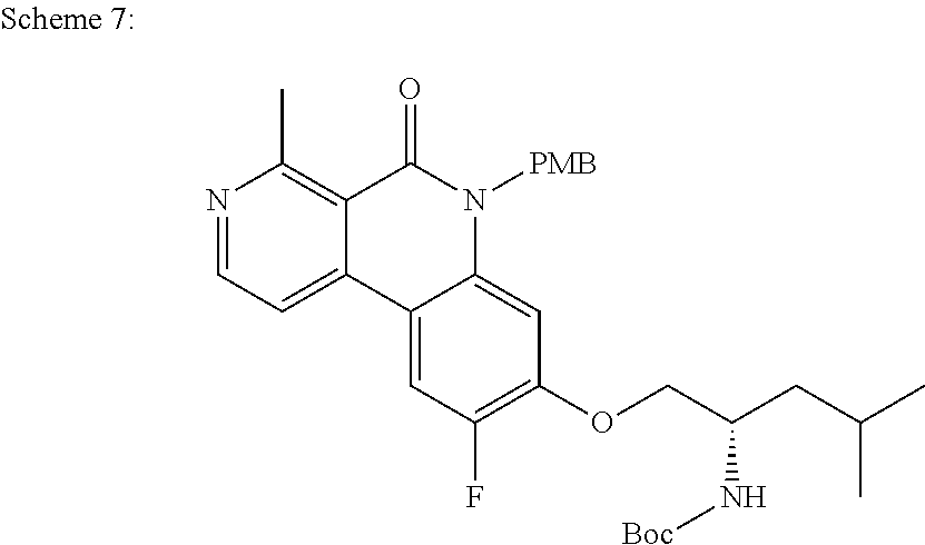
N1=CC=C2C(=C1C)C(=O)N([PMB])C1=CC(OCC(CC(C)C)N[Boc])=C(F)C=C21
